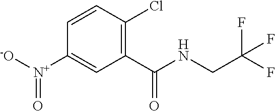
C1(C(NCC(F)(F)F)=O)=C(Cl)C=CC([N+]([-O])=O)=C1
